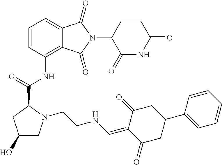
C12=C(NC(C3CC(O)CN3CCNC=C3C(=O)CC(C4=CC=CC=C4)CC3=O)=O)C=CC=C1C(=O)N(C1C(=O)NC(=O)CC1)C2=O
